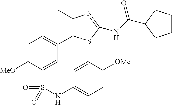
C1=C([MeO])C(S(=O)(=O)NC2=CC=C([OMe])C=C2)=CC(C2=C(C)N=C(NC(C3CCCC3)=O)S2)=C1
